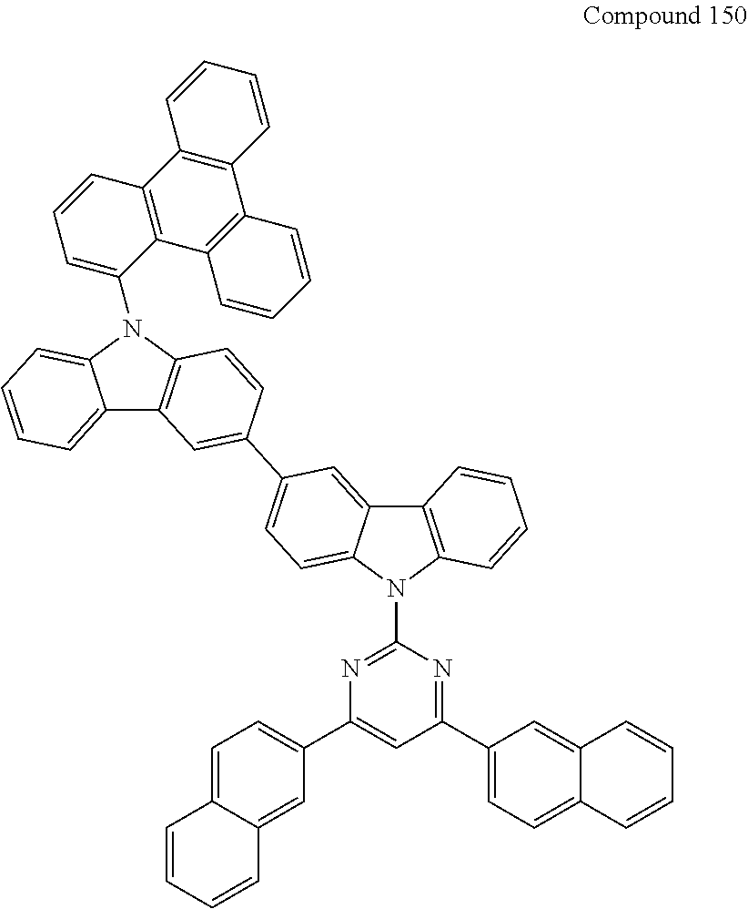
C1(N2C3=CC=CC=C3C3=C2C=CC(C2=CC=C4C(=C2)C2=C(N4C4=NC(C5=CC=C6C(=C5)C=CC=C6)=CC(C5=CC=C6C(=C5)C=CC=C6)=N4)C=CC=C2)=C3)=CC=CC2=C1C1=C(C3=C2C=CC=C3)C=CC=C1
